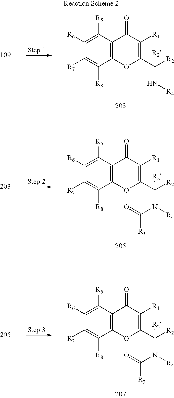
C1([R6])=C([R5])C2=C(C([R8])=C1[R7])OC(C(N[R4])([R2])[R2])=C([R1])C2=O.C1([R6])=C([R5])C2=C(C([R8])=C1[R7])OC(C(N([R4])C([R3])=O)([R2])[R2])=C([R1])C2=O.C1([R6])=C([R5])C2=C(C([R8])=C1[R7])OC(C(N([R4])C([R3])=O)([R2])[R2])=C([R1])C2=O
